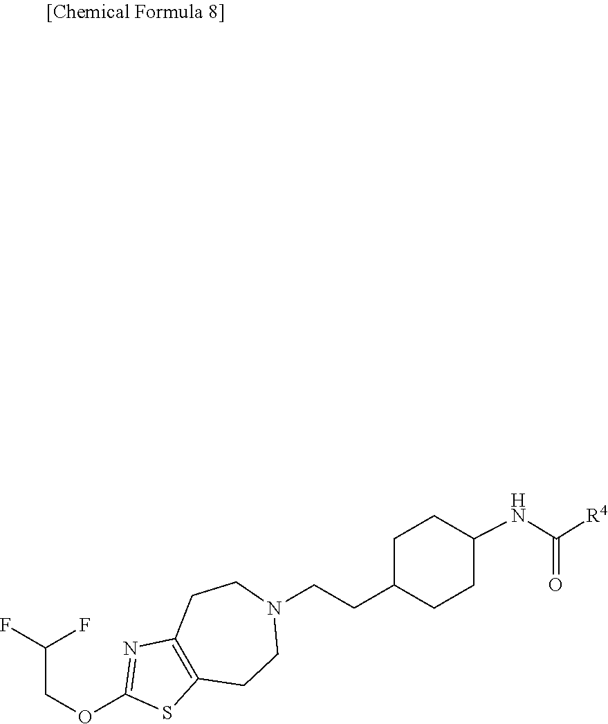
C1C(CCN2CCC3=C(CC2)SC(OCC(F)F)=N3)CCC(NC([R4])=O)C1
